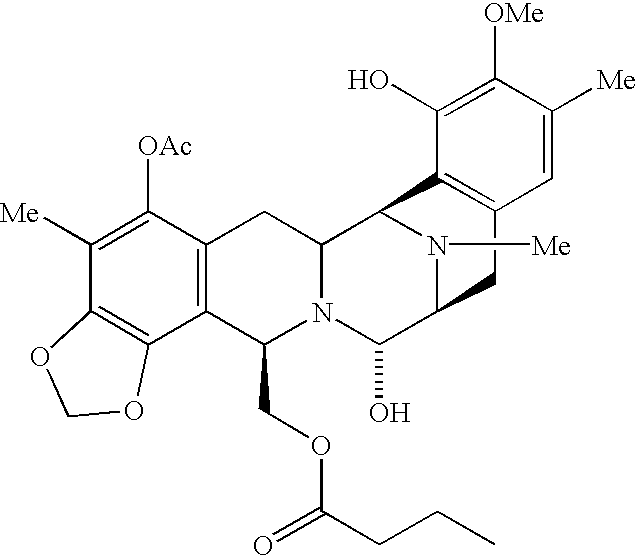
C1([Me])=C([OAc])C2=C(C3=C1OCO3)C(COC(=O)CCC)N1C(C2)C2N([Me])C(C1O)CC1=C2C(O)=C([OMe])C([Me])=C1
